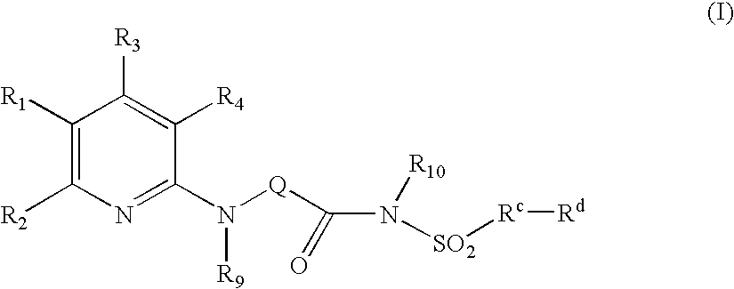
C1(N([Q]C(=O)N([R10])[SO2][Rc][Rd])[R9])=NC([R2])=C([R1])C([R3])=C1[R4]
